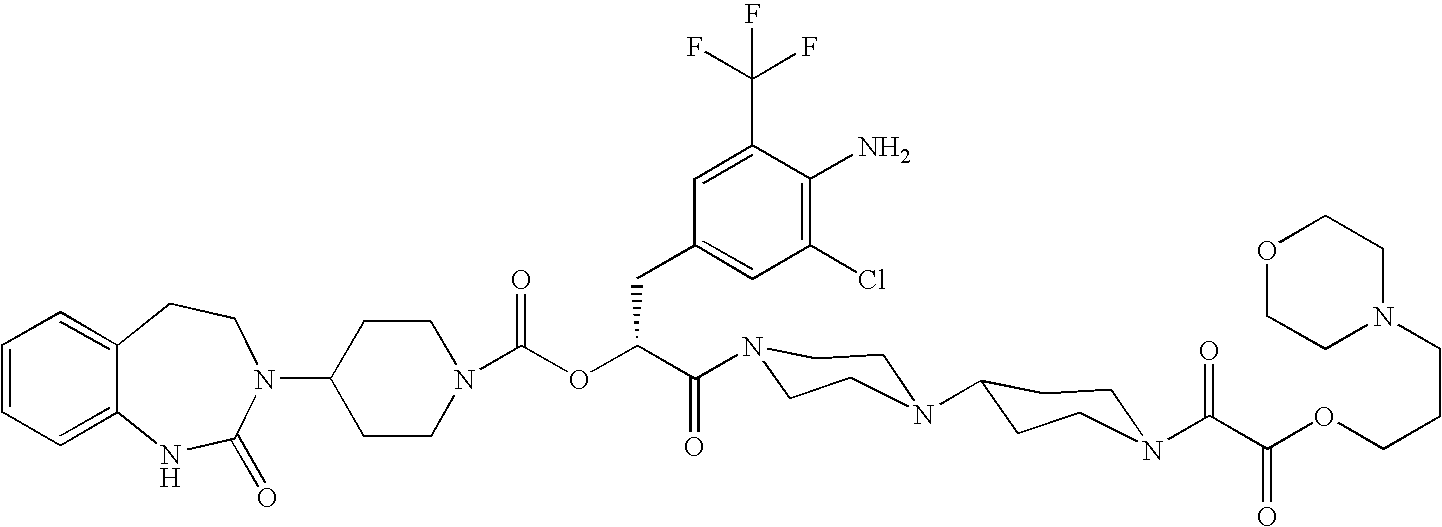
C12=CC=CC=C1NC(=O)N(C1CCN(C(OC(C(=O)N3CCN(C4CCN(C(C(OCCCN5CCOCC5)=O)=O)CC4)CC3)CC3=CC(Cl)=C(N)C(C(F)(F)F)=C3)=O)CC1)CC2
